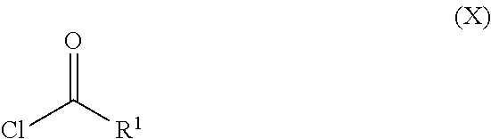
O=C([R1])Cl
